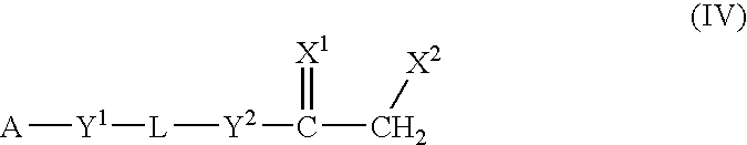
[A][Y1][L][Y2]C(C[X2])=[X1]
